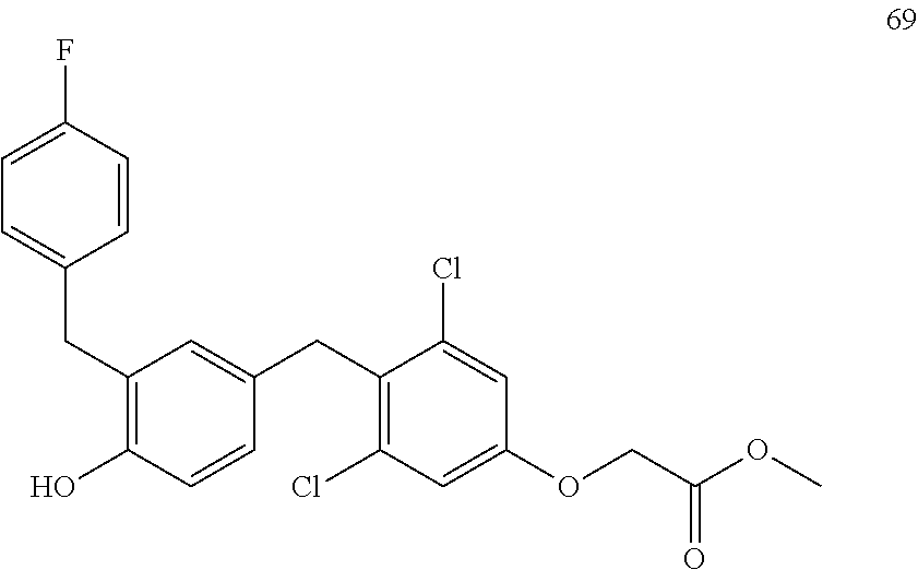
C1=C(F)C=CC(CC2=C(O)C=CC(CC3=C(Cl)C=C(OCC(OC)=O)C=C3Cl)=C2)=C1
